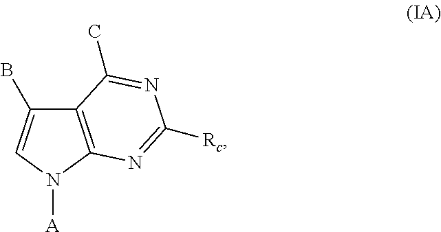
C12=C(N([A])C=C1B)N=C([Rc])N=C2C
